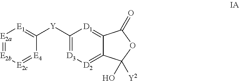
[E2a]1=[E2b][E2c]=[E4]C([Y]C2=[D3][D2]=C3C(=[D1]2)C(=O)OC3(O)[Y2])=[E1]1
